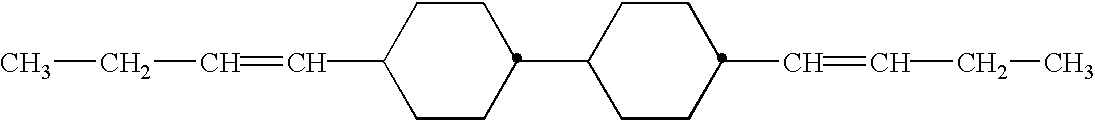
C1(C2CCC(C=CCC)CC2)CCC(C=CCC)CC1
